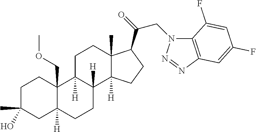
C1C(C)(O)CC2([H])C(COC)(C1)C1([H])C([H])(CC2)C2([H])C(C)(CC1)C(C(CN1C3=C(N=N1)C=C(F)C=C3F)=O)CC2
